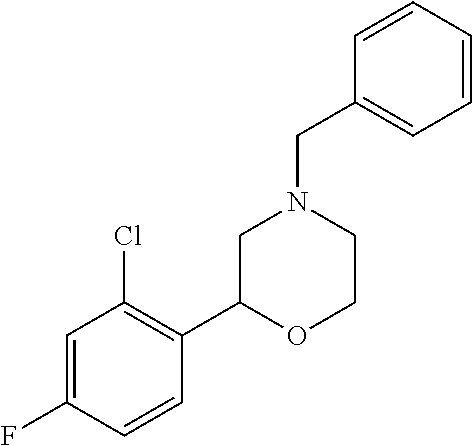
C1=C(F)C=CC(C2OCCN(CC3=CC=CC=C3)C2)=C1Cl
